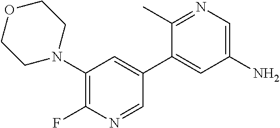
C1=NC(F)=C(N2CCOCC2)C=C1C1=CC(N)=CN=C1C
